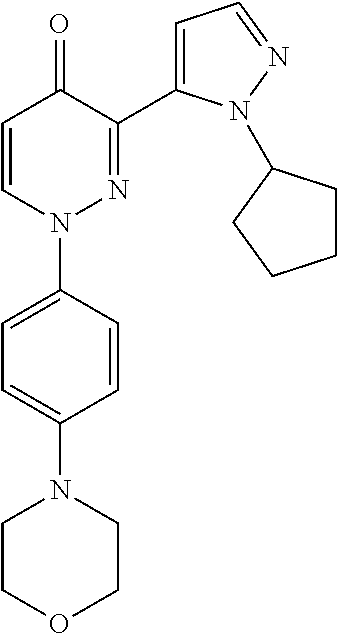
C1=C(N2CCOCC2)C=CC(N2N=C(C3=CC=NN3C3CCCC3)C(=O)C=C2)=C1
